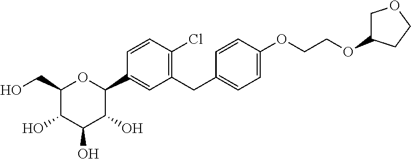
C1(C2=CC(CC3=CC=C(OCCOC4COCC4)C=C3)=C(Cl)C=C2)OC(CO)C(O)C(O)C1O
